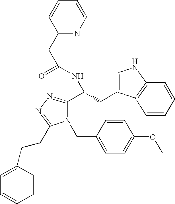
C1=CC(CC(=O)NC(C2=NN=C(CCC3=CC=CC=C3)N2CC2=CC=C(OC)C=C2)CC2=CNC3=C2C=CC=C3)=NC=C1
